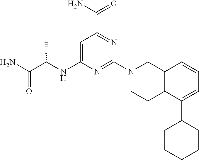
C1=C(NC(C(N)=O)C)N=C(N2CCC3=C(C2)C=CC=C3C2CCCCC2)N=C1C(N)=O
